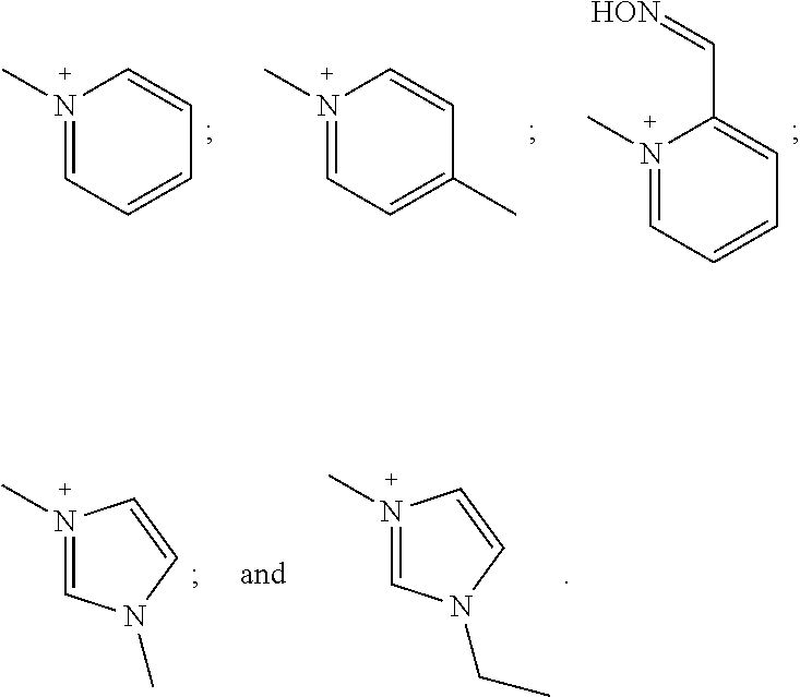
N1(C)=CC=CC=C1C=[HON].N1(C)=CC=CC=C1.N1(C)=CC=C(C)C=C1.N1(C)=CN(C)C=C1.N1(C)=CN(CC)C=C1
